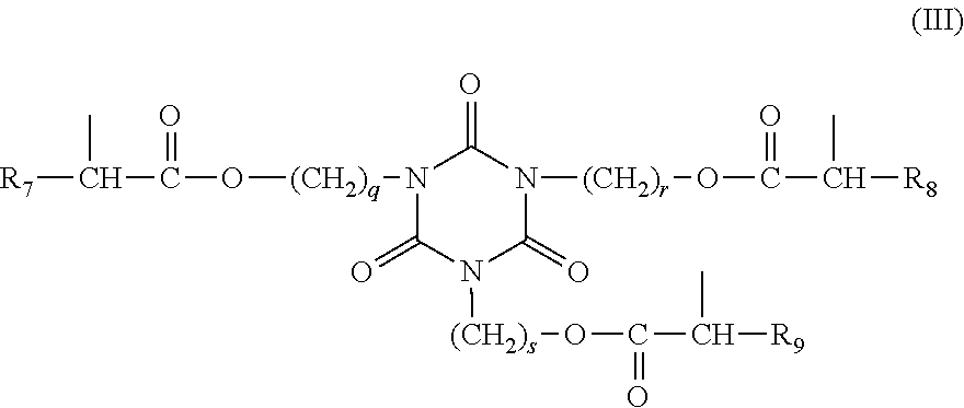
[R7]C(C)C(O[(CH2)q]N1C(=O)N([(CH2)s]OC(C([R9])C)=O)C(=O)N([(CH2)r]OC(C([R8])C)=O)C1=O)=O
